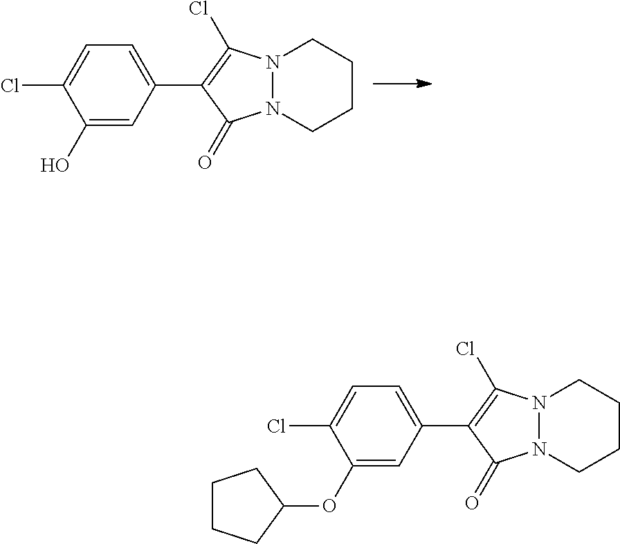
N12N(CCCC1)C(=O)C(C1=CC=C(Cl)C(O)=C1)=C2Cl.N12N(CCCC1)C(=O)C(C1=CC=C(Cl)C(OC3CCCC3)=C1)=C2Cl
